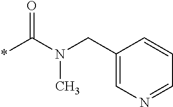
C1(CN(C(*)=O)C)=CN=CC=C1
